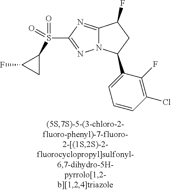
C12=NC(S(C3C(F)C3)(=O)=O)=NN1C(C1=CC=CC(Cl)=C1F)CC2F
